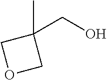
O1CC(CO)(C)C1
